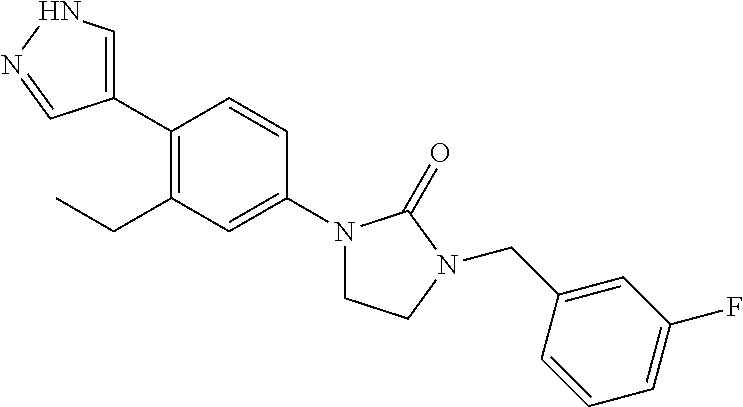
C1(C2=CNN=C2)=C(CC)C=C(N2CCN(CC3=CC(F)=CC=C3)C2=O)C=C1
